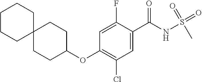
O=S(C)(NC(C1=CC(Cl)=C(OC2CCC3(CC2)CCCCC3)C=C1F)=O)=O
